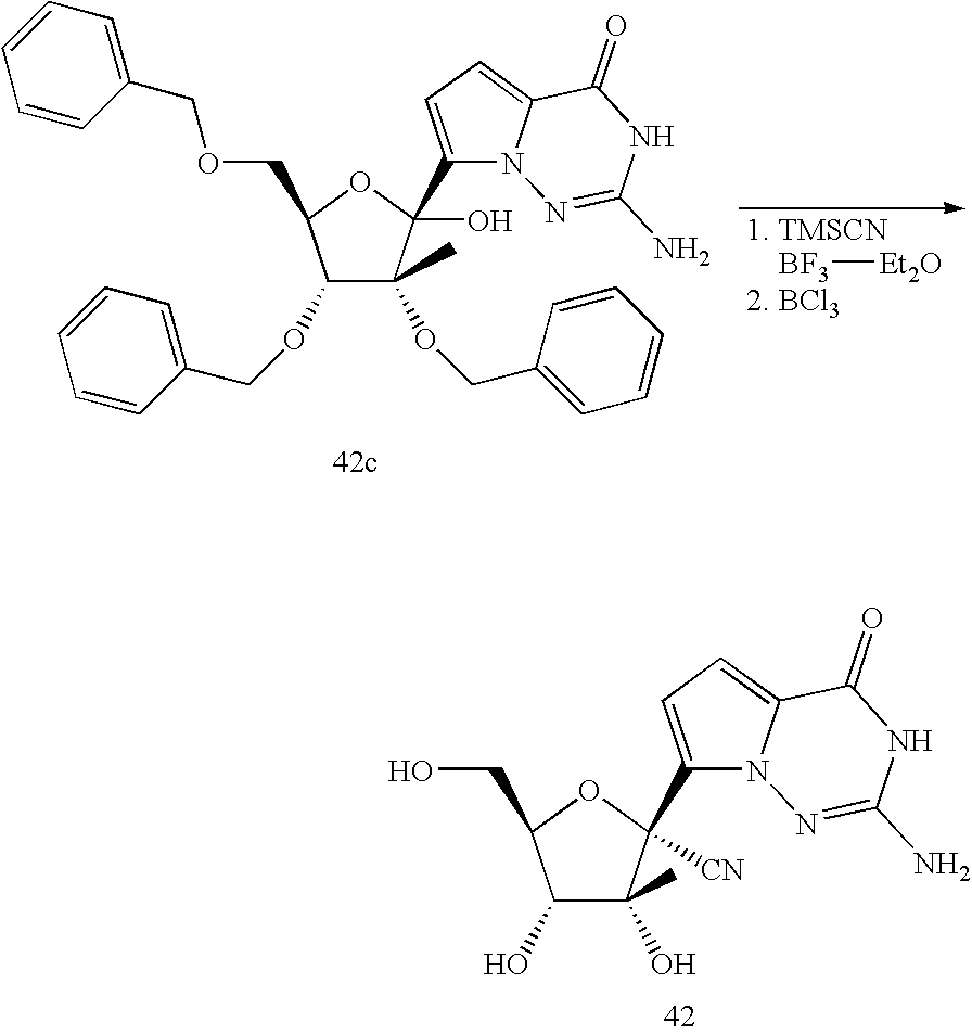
C1(O)C(O)(C)C([CN])(C2=CC=C3N2N=C(N)NC3=O)OC1CO.[BF3][Et2O].C1(OCC2=CC=CC=C2)C(OCC2=CC=CC=C2)(C)C(O)(C2=CC=C3N2N=C(N)NC3=O)OC1COCC1=CC=CC=C1
